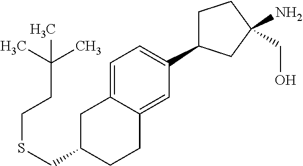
C1=C2C(=CC(C3CCC(CO)(N)C3)=C1)CCC(CSCCC(C)(C)C)C2
